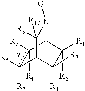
c1([R8])([R6])c([R5])([R7])C2C([R4])([R3])C([R2])([R1])C1N([Q])C2([R9])[R10]
